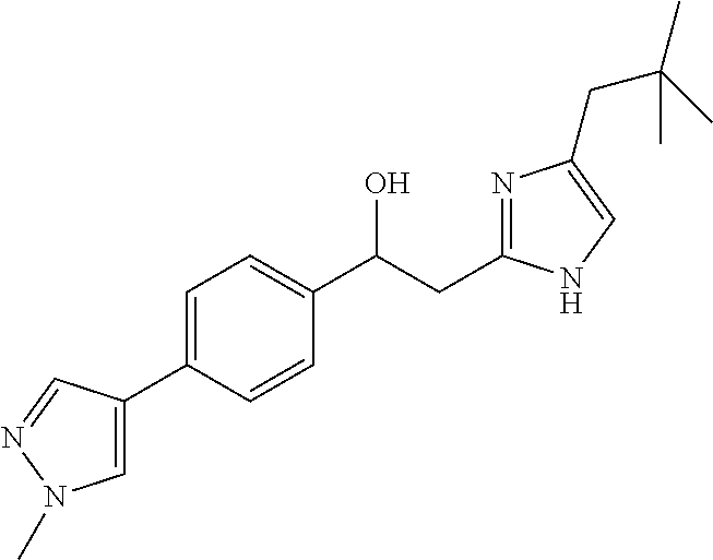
C1=C(C2=CN(C)N=C2)C=CC(C(CC2=NC(CC(C)(C)C)=CN2)O)=C1
